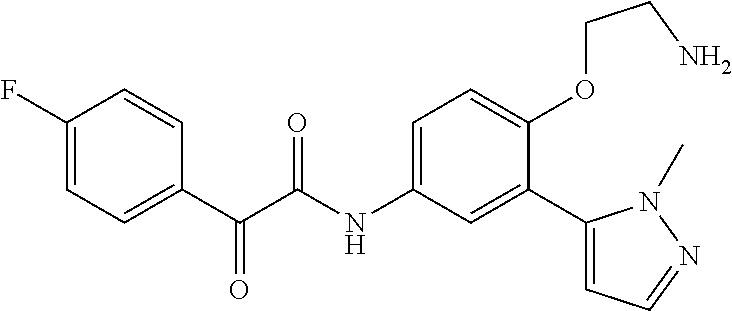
O=C(C(=O)NC1=CC=C(OCCN)C(C2=CC=NN2C)=C1)C1=CC=C(F)C=C1
